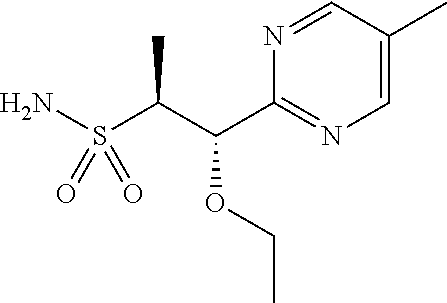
NS(C(C(C1=NC=C(C)C=N1)OCC)C)(=O)=O
